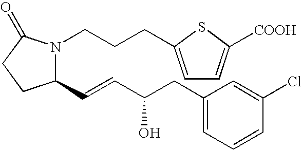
N1(CCCC2=CC=C([COOH])S2)C(C=CC(CC2=CC=CC(Cl)=C2)O)CCC1=O
